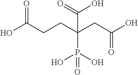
OC(CCC(CC(O)=O)(C(=O)O)P(O)(O)=O)=O
